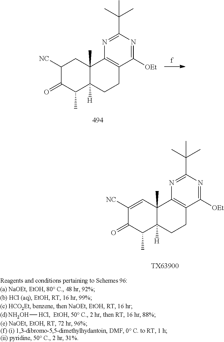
[NH2OH][HCl].C1(C)C2([H])C(C)(CC([NC])C1=O)C1=C(CC2)C([OEt])=NC(C(C)(C)C)=N1.[TX63900].C1(C)C2([H])C(C)(C=C([NC])C1=O)C1=C(CC2)C([OEt])=NC(C(C)(C)C)=N1
